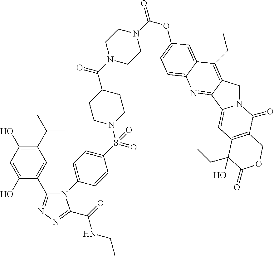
S(N1CCC(C(N2CCN(C(OC3=CC=C4C(=C3)C(CC)=C3CN5C(=CC6=C(C5=O)COC(=O)C6(CC)O)C3=N4)=O)CC2)=O)CC1)(C1=CC=C(N2C(C3=CC(C(C)C)=C(O)C=C3O)=NN=C2C(=O)NCC)C=C1)(=O)=O
